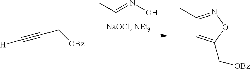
CC=NO.C(#CC[OBz])[H].C1(C)=NOC(C[OBz])=C1
